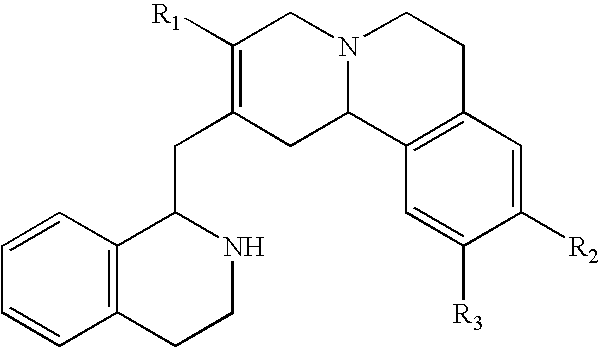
C1=CC=CC2=C1C(CC1=C([R1])CN3C(C1)C1=C(CC3)C=C([R2])C([R3])=C1)NCC2
